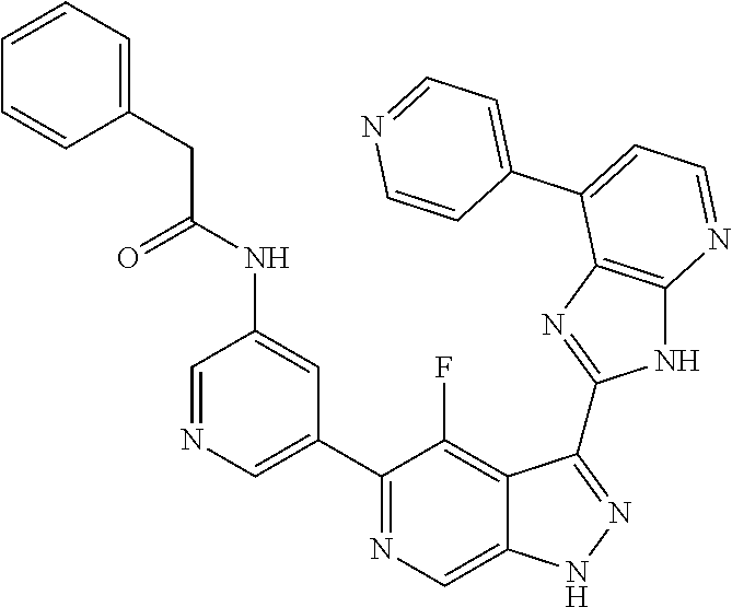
C1=NC=C(C2=NC=C3C(=C2F)C(C2=NC4=C(N2)N=CC=C4C2=CC=NC=C2)=NN3)C=C1NC(=O)CC1=CC=CC=C1
